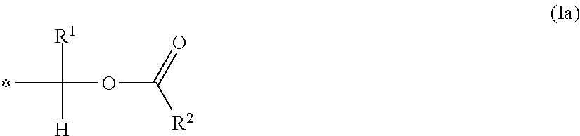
CC([R1])([H])OC([R2])=O
